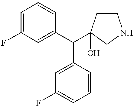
C1=C(F)C=C(C(C2=CC(F)=CC=C2)C2(O)CNCC2)C=C1
